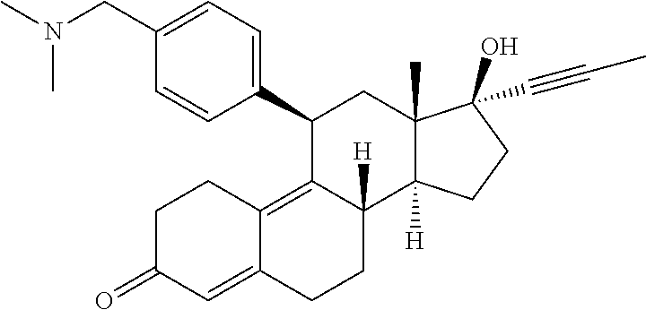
C(C1=CC=C(C2C3=C4C(=CC(=O)CC4)CCC3([H])C3([H])C(C)(C2)C(O)(C#CC)CC3)C=C1)N(C)C
